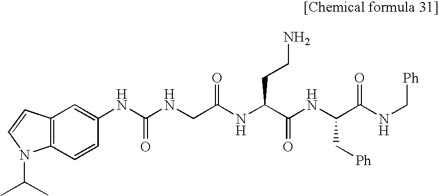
C12=C(C=CC(NC(NCC(NC(C(NC(C(=O)NC[Ph])C[Ph])=O)CCN)=O)=O)=C1)N(C(C)C)C=C2
